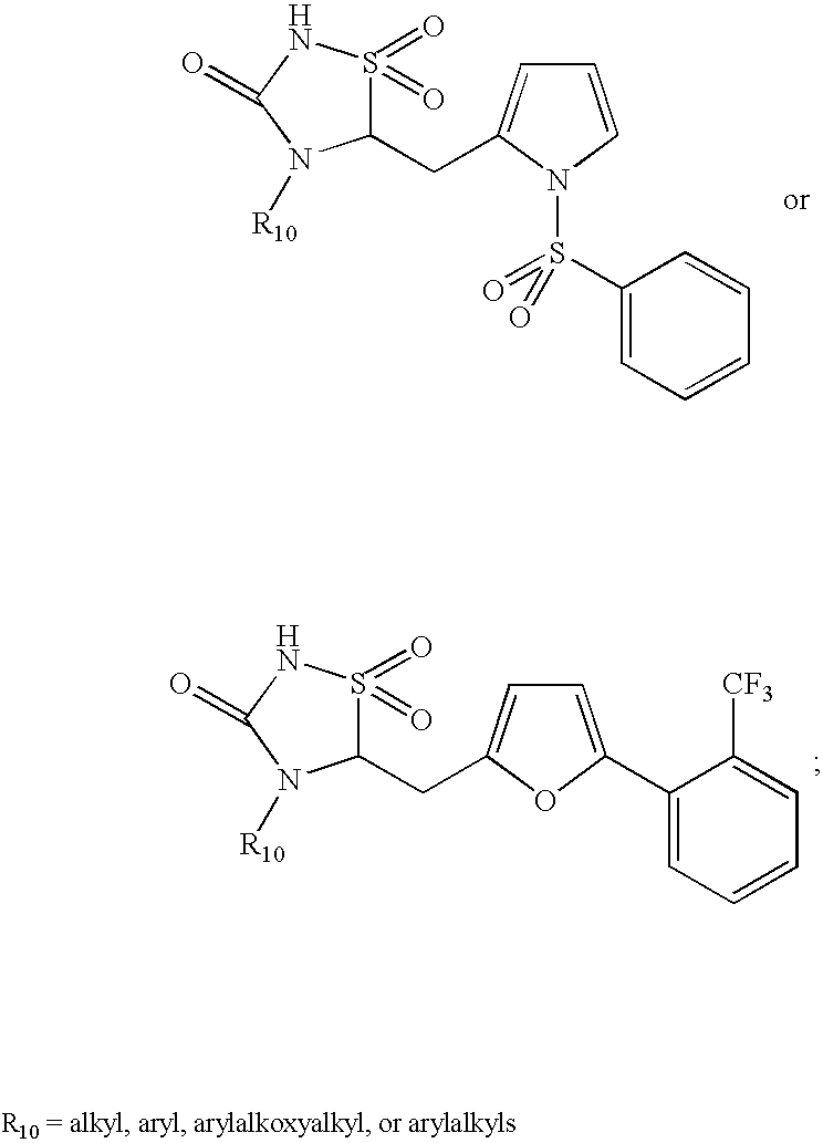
C1(CC2=CC=CN2S(C2=CC=CC=C2)(=O)=O)S(=O)(=O)NC(=O)N1[R10].C1(CC2=CC=C(C3=CC=CC=C3[CF3])O2)S(=O)(=O)NC(=O)N1[R10]
